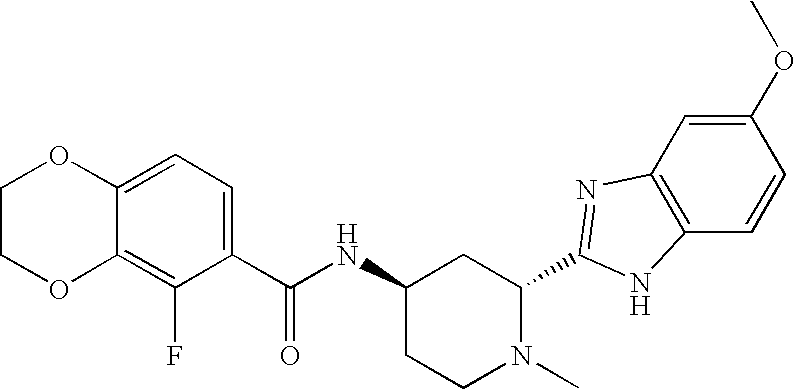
C1(C(NC2CCN(C)C(C3=NC4=C(C=CC(OC)=C4)N3)C2)=O)=CC=C2C(=C1F)OCCO2
